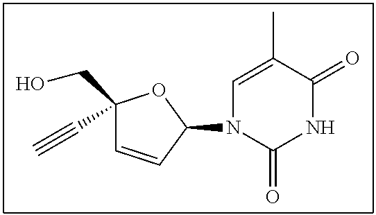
OCC1(C#C)C=CC(N2C=C(C)C(=O)NC2=O)O1
